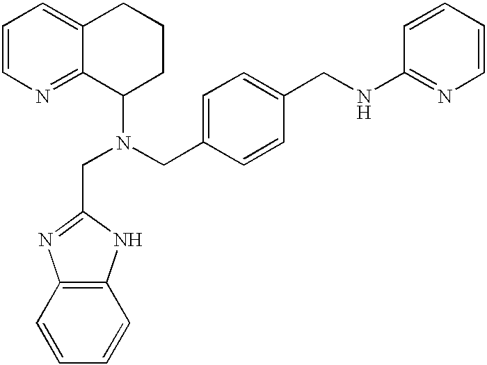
C(N(CC1=CC=C(CNC2=NC=CC=C2)C=C1)C1CCCC2=CC=CN=C12)C1=NC2=C(N1)C=CC=C2
